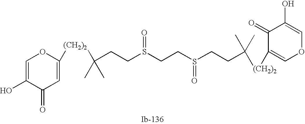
C(CCS(=O)CCS(=O)CCC(C)([(CH2)2]C1=COC=C(O)C1=O)C)(C)(C)[(CH2)2]C1=CC(=O)C(O)=CO1
